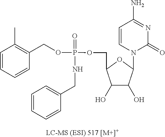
C1(O)C(O)C(N2C(=O)N=C(N)C=C2)OC1COP(=O)(NCC1=CC=CC=C1)OCC1=C(C)C=CC=C1
